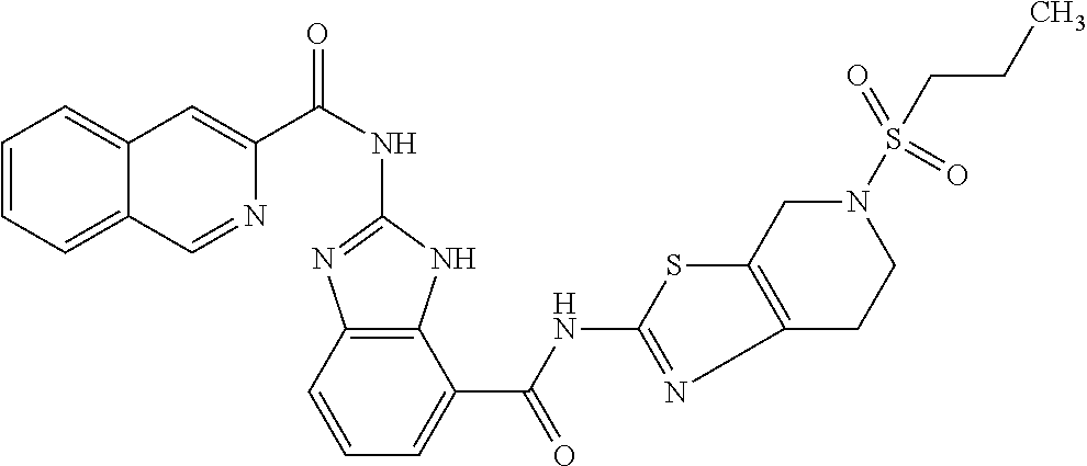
C1(NC(C2=CC3=CC=CC=C3C=N2)=O)=NC2=C(N1)C(C(NC1=NC3=C(S1)CN(S(=O)(CCC)=O)CC3)=O)=CC=C2
